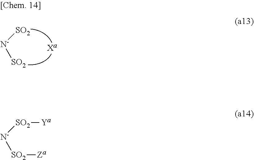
[SO2][N-][SO2].[SO2]([N-][SO2][Za])[Ya]
